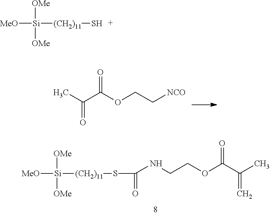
CC(C(OCC[NCO])=O)=O.[Si]([MeO])([OMe])([OMe])[(CH2)11]SC(NCCOC(C(C)=C)=O)=O.[Si]([MeO])([OMe])([OMe])[(CH2)11]S
